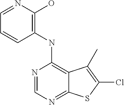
N1=CN=C2C(=C1NC1=C(O)N=CC=C1)C(C)=C(Cl)S2
